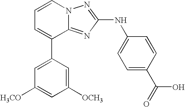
C1=CN2C(=NC(NC3=CC=C(C(=O)O)C=C3)=N2)C(C2=CC([H3CO])=CC([OCH3])=C2)=C1
